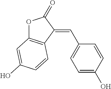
C1(=CC2=CC=C(O)C=C2)C(=O)OC2=C1C=CC(O)=C2
